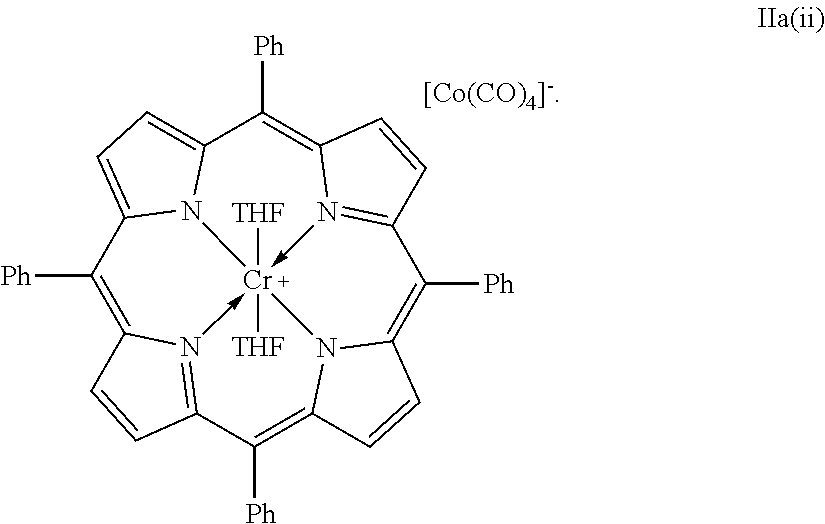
C1([Ph])=C2N3->[Cr]45([THF])([THF])-N6=C(C=CC6=C([Ph])C6=CC=C1N64)C([Ph])=C1N5C(=C([Ph])C=3C=C2)C=C1.[[Co(CO)4]-]
